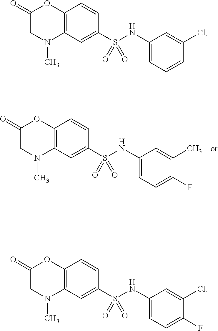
C1(=O)CN(C)C2=C(O1)C=CC(S(=O)(=O)NC1=CC=C(F)C(C)=C1)=C2.C1(=O)CN(C)C2=C(O1)C=CC(S(=O)(=O)NC1=CC=CC(Cl)=C1)=C2.C1(=O)CN(C)C2=C(O1)C=CC(S(=O)(=O)NC1=CC=C(F)C(Cl)=C1)=C2
